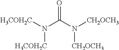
N([H3COH2C])(C(N([CH2OCH3])[CH2OCH3])=O)[H3COH2C]
